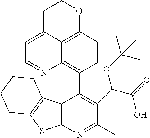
C12=C(N=C(C)C(C(C(=O)O)OC(C)(C)C)=C1C1=C3C4=C(C=C1)OCCC4=CC=N3)SC1=C2CCCC1
